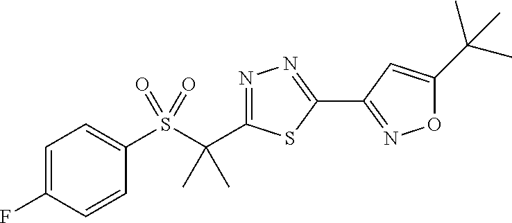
S(C(C)(C)C1=NN=C(C2=NOC(C(C)(C)C)=C2)S1)(=O)(=O)C1=CC=C(F)C=C1
